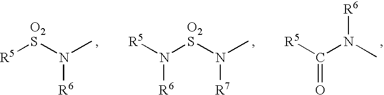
[R5][O2S]N(C)[R6].[R5]N([O2S]N(C)[R7])[R6].[R5]C(N(C)[R6])=O
